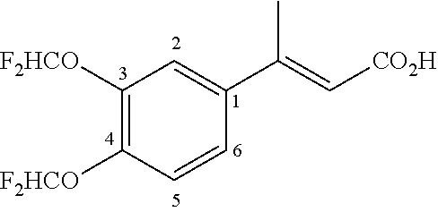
[F2HCO]C1=C([F2HCO])C=C(C(=C[CO2H])C)C=C1
